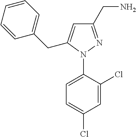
C1=C(N2N=C(CN)C=C2CC2=CC=CC=C2)C(Cl)=CC(Cl)=C1
